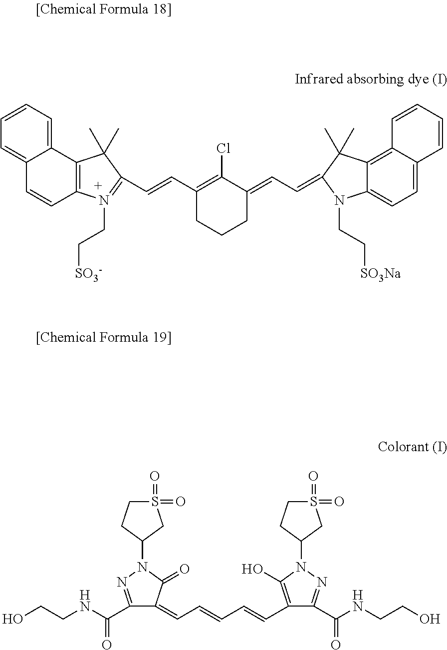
C12=CC=CC=C1C=CC1=C2C(C)(C)C(C=CC2=C(Cl)C(=CC=C3C(C)(C)C4=C5C(=CC=C4N3CC[SO3Na])C=CC=C5)CCC2)=N1CC[SO3-].OCCNC(C1=NN(C2CCS(=O)(=O)C2)C(=O)C1=CC=CC=CC1=C(O)N(C2CCS(=O)(=O)C2)N=C1C(NCCO)=O)=O
